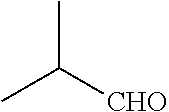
CC([CHO])C
